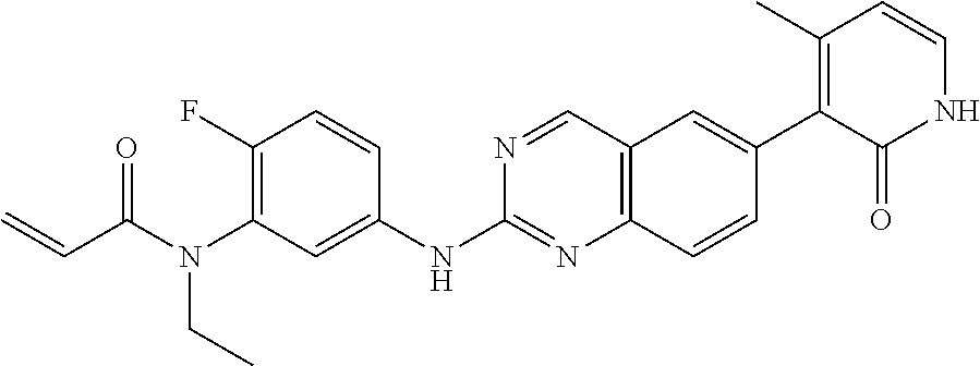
C1(F)=C(N(C(C=C)=O)CC)C=C(NC2=NC3=C(C=N2)C=C(C2=C(C)C=CNC2=O)C=C3)C=C1
